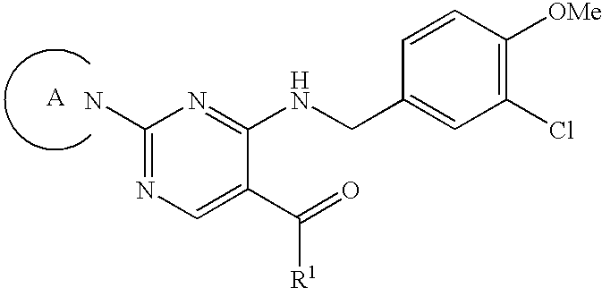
[A].C1(N)=NC=C(C(=O)[R1])C(NCC2=CC(Cl)=C([OMe])C=C2)=N1
